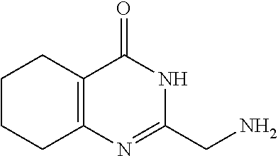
NCC1=NC2=C(C(=O)N1)CCCC2
